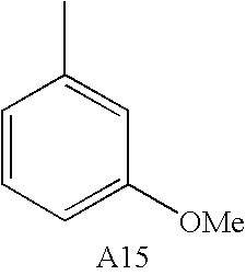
C1=CC=C([OMe])C=C1C
